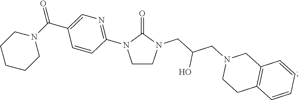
C12=C(C=CC=C1)CCN(CC(CN1C(=O)N(C3=NC=C(C(N4CCCCC4)=O)C=C3)CC1)O)C2
